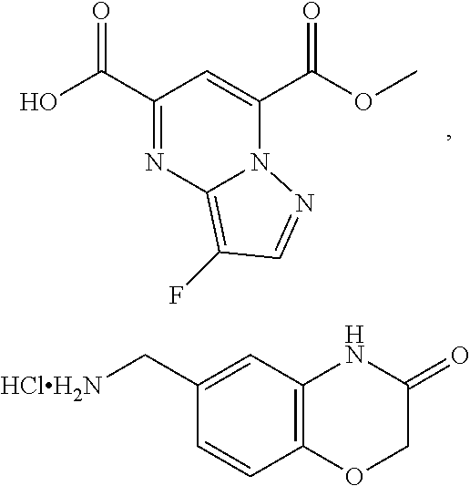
C1(C(O)=O)=NC2=C(F)C=NN2C(C(OC)=O)=C1.C12=C(C=C(C[HClH2N])C=C1)NC(=O)CO2
